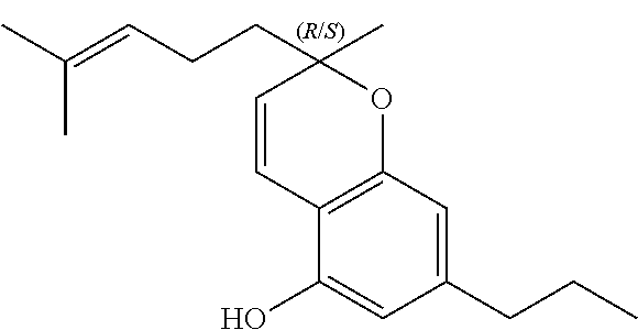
C1=CC2=C(OC1(CCC=C(C)C)C)C=C(CCC)C=C2O
